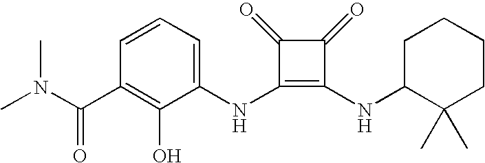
CN(C(C1=C(O)C(NC2=C(NC3C(C)(C)CCCC3)C(=O)C2=O)=CC=C1)=O)C
